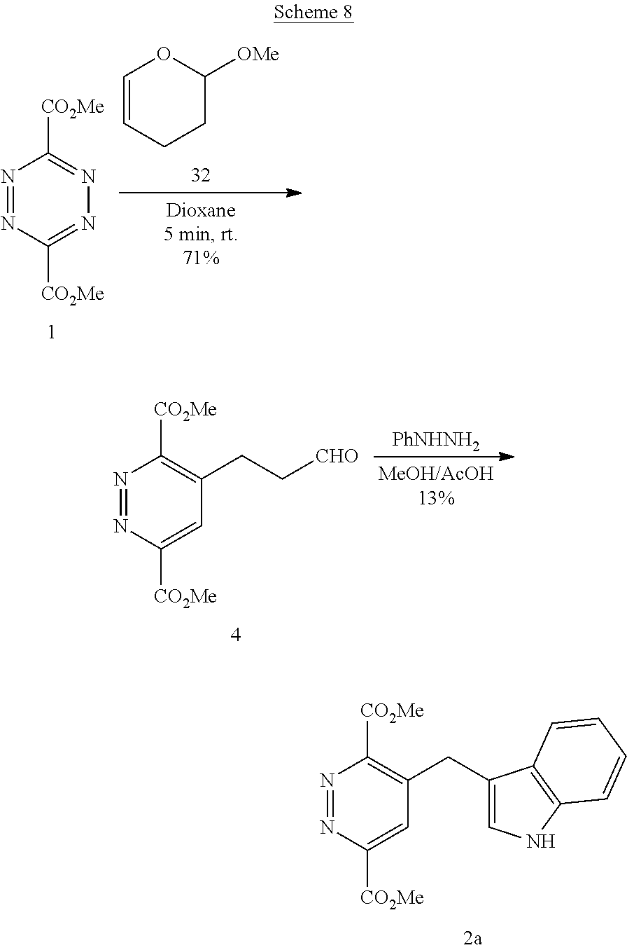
N1=NC([CO2Me])=NN=C1[CO2Me].C1=CCCC([OMe])O1.N1=NC([CO2Me])=CC(CC[CHO])=C1[CO2Me].[PhNHNH2].N1=NC([CO2Me])=CC(CC2=CNC3=C2C=CC=C3)=C1[CO2Me]
